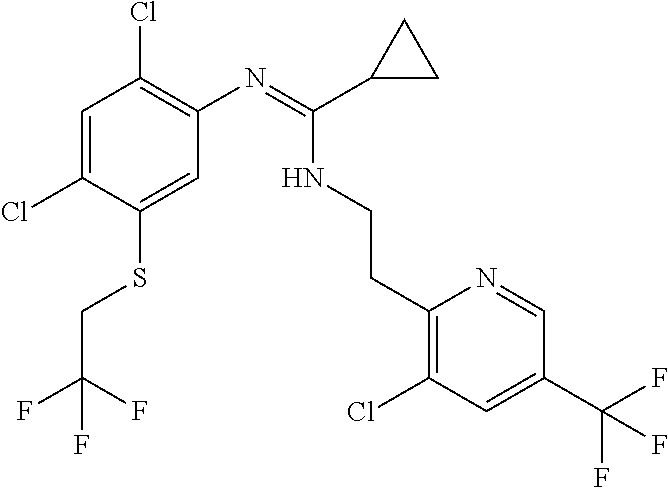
C1=C(Cl)C(SCC(F)(F)F)=CC(N=C(C2CC2)NCCC2=C(Cl)C=C(C(F)(F)F)C=N2)=C1Cl
